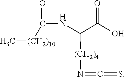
O=C(O)C(NC(=O)[(CH2)10]C)[(CH2)4]N=C=S
